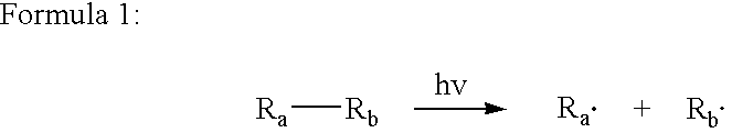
[Ra][Rb].[Ra].[Rb]
